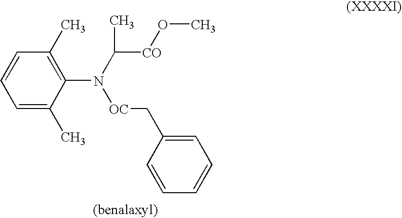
C1=C(C)C(N(C([CO]OC)C)[OC]CC2=CC=CC=C2)=C(C)C=C1
